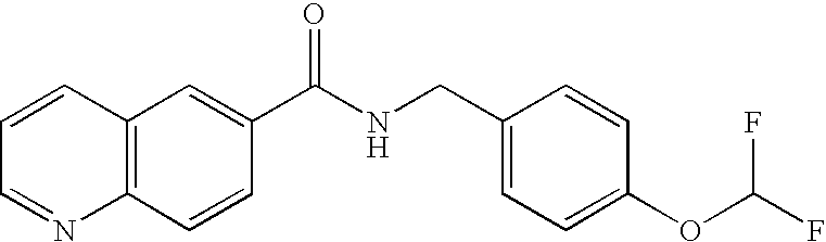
C12=C(C=C(C(NCC3=CC=C(OC(F)F)C=C3)=O)C=C1)C=CC=N2
